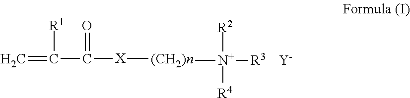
C=C(C([X][(CH2)n][N+]([R3])([R2])[R4])=O)[R1].[Y]
